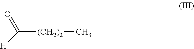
C([(CH2)2]C)(=O)[H]
